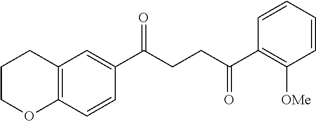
C12=C(C=CC(C(CCC(C3=C([OMe])C=CC=C3)=O)=O)=C1)OCCC2
